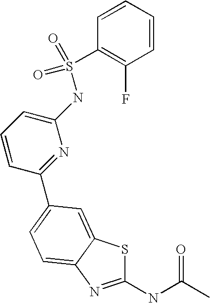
C1(NC(C)=O)=NC2=CC=C(C3=NC(NS(C4=C(F)C=CC=C4)(=O)=O)=CC=C3)C=C2S1
